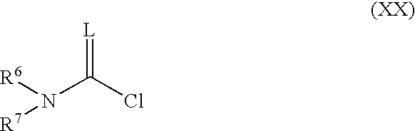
[R6]N(C(=[L])Cl)[R7]
